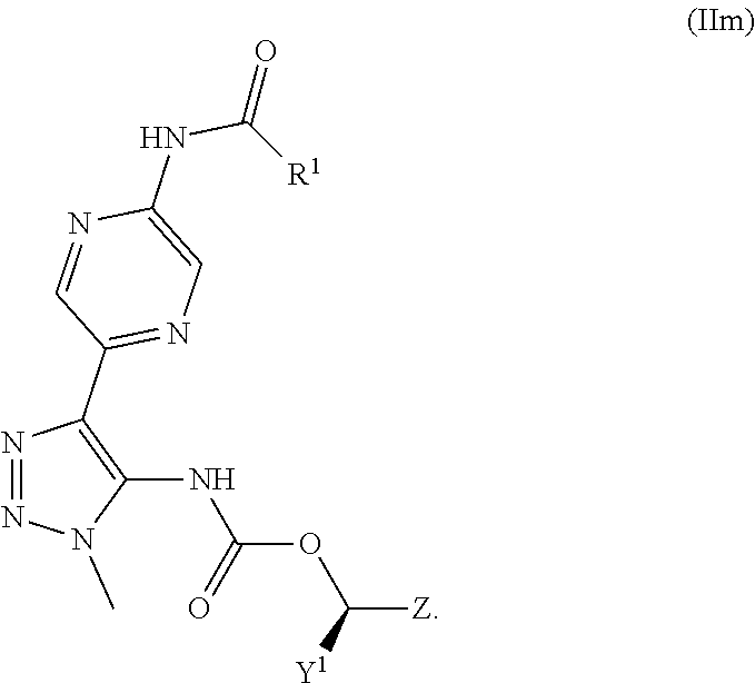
N1=NN(C)C(NC(=O)OC([Y1])[Z])=C1C1=NC=C(NC([R1])=O)N=C1
